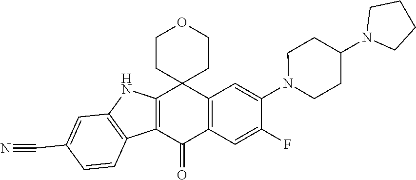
C12=C(C=C(F)C(N3CCC(N4CCCC4)CC3)=C1)C(=O)C1=C(C23CCOCC3)NC2=C1C=CC(C#N)=C2
